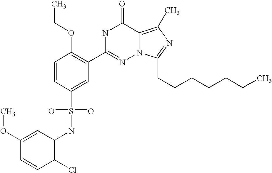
C1=CC(S(NC2=C(Cl)C=CC(OC)=C2)(=O)=O)=CC(C2=NN3C(=C(C)N=C3CCCCCCC)C(=O)N2)=C1OCC
